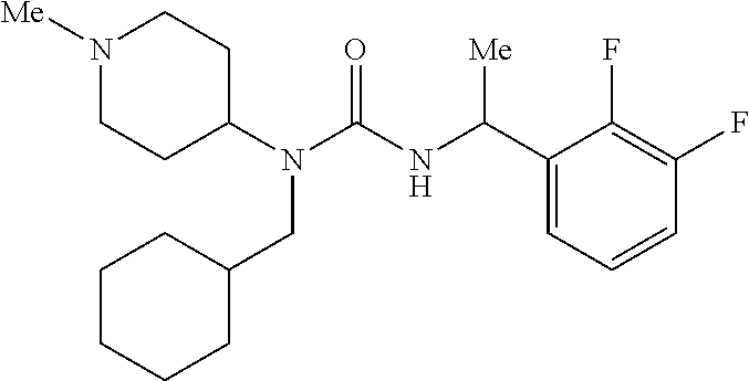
N1([Me])CCC(N(C(=O)NC(C2=CC=CC(F)=C2F)[Me])CC2CCCCC2)CC1
